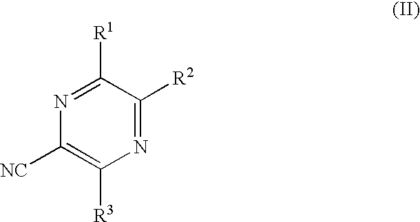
C1([R1])=NC([NC])=C([R3])N=C1[R2]
